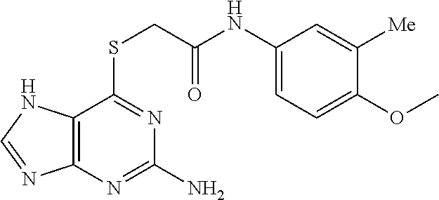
C1(NC(=O)CSC2=NC(N)=NC3=C2NC=N3)=CC=C(OC)C([Me])=C1
